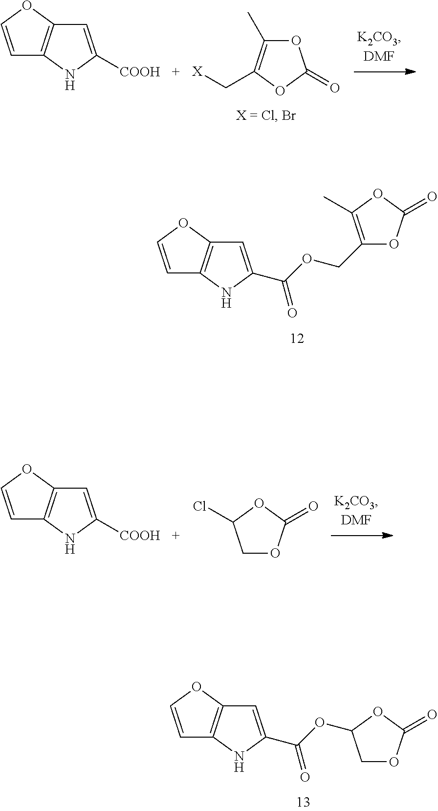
C1=COC2=C1NC([COOH])=C2.O1C(C)=C(C[X])OC1=O.C1=COC2=C1NC(C(=O)OCC1=C(C)OC(=O)O1)=C2.C1=COC2=C1NC([COOH])=C2.C1OC(=O)OC1Cl.C1=COC2=C1NC(C(=O)OC1COC(=O)O1)=C2
